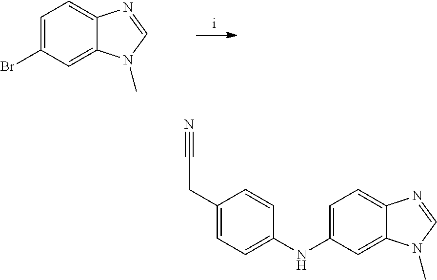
BrC1=CC=C2C(=C1)N(C)C=N2.C1(CC#N)=CC=C(NC2=CC=C3C(=C2)N(C)C=N3)C=C1
